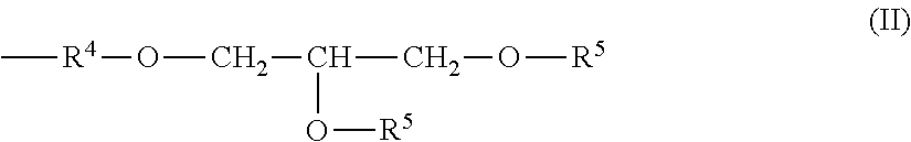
C[R4]OCC(CO[R5])O[R5]
